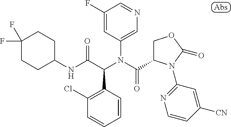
C1(NC(C(N(C(=O)C2COC(=O)N2C2=NC=CC([CN])=C2)C2=CN=CC(F)=C2)C2=C(Cl)C=CC=C2)=O)CCC(F)(F)CC1
